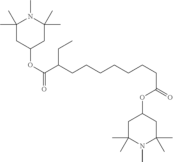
C1(C)(C)CC(OC(C(CCCCCCCC(OC2CC(C)(C)N(C)C(C)(C)C2)=O)CC)=O)CC(C)(C)N1C
